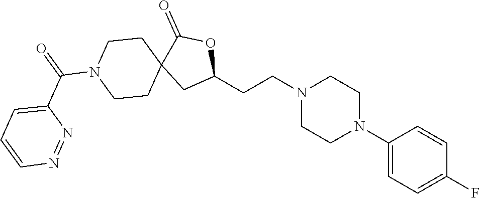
C1(N2CCN(CCC3OC(=O)C4(C3)CCN(C(=O)C3=CC=CN=N3)CC4)CC2)=CC=C(F)C=C1
